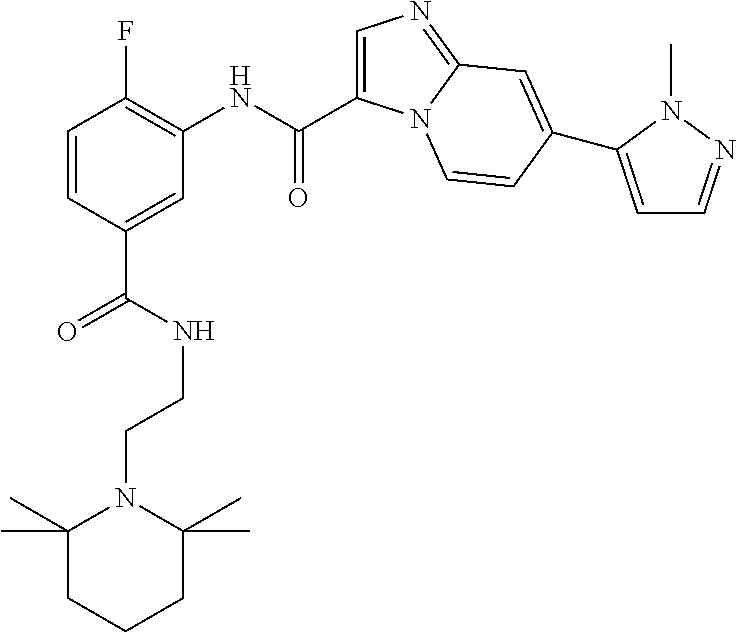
C1=C(C(NC2=C(F)C=CC(C(NCCN3C(C)(C)CCCC3(C)C)=O)=C2)=O)N2C(=N1)C=C(C1=CC=NN1C)C=C2
